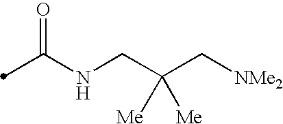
N(CC(C[NMe2])([Me])[Me])C(C)=O
